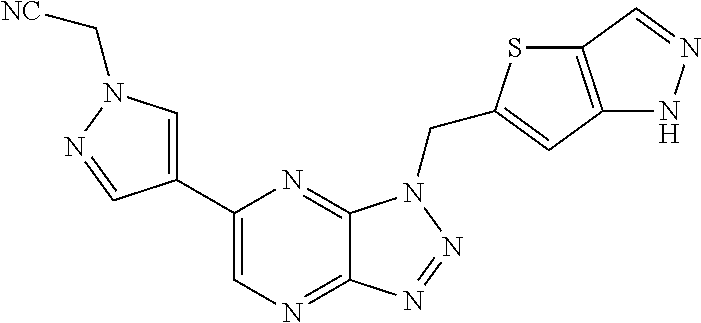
C1=C(C2=CN=C3C(=N2)N(CC2=CC4=C(S2)C=NN4)N=N3)C=NN1C[NC]
